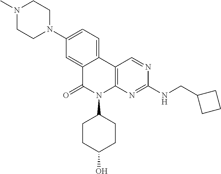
C12=CC(N3CCN(C)CC3)=CC=C1C1=C(N(C3CCC(O)CC3)C2=O)N=C(NCC2CCC2)N=C1
